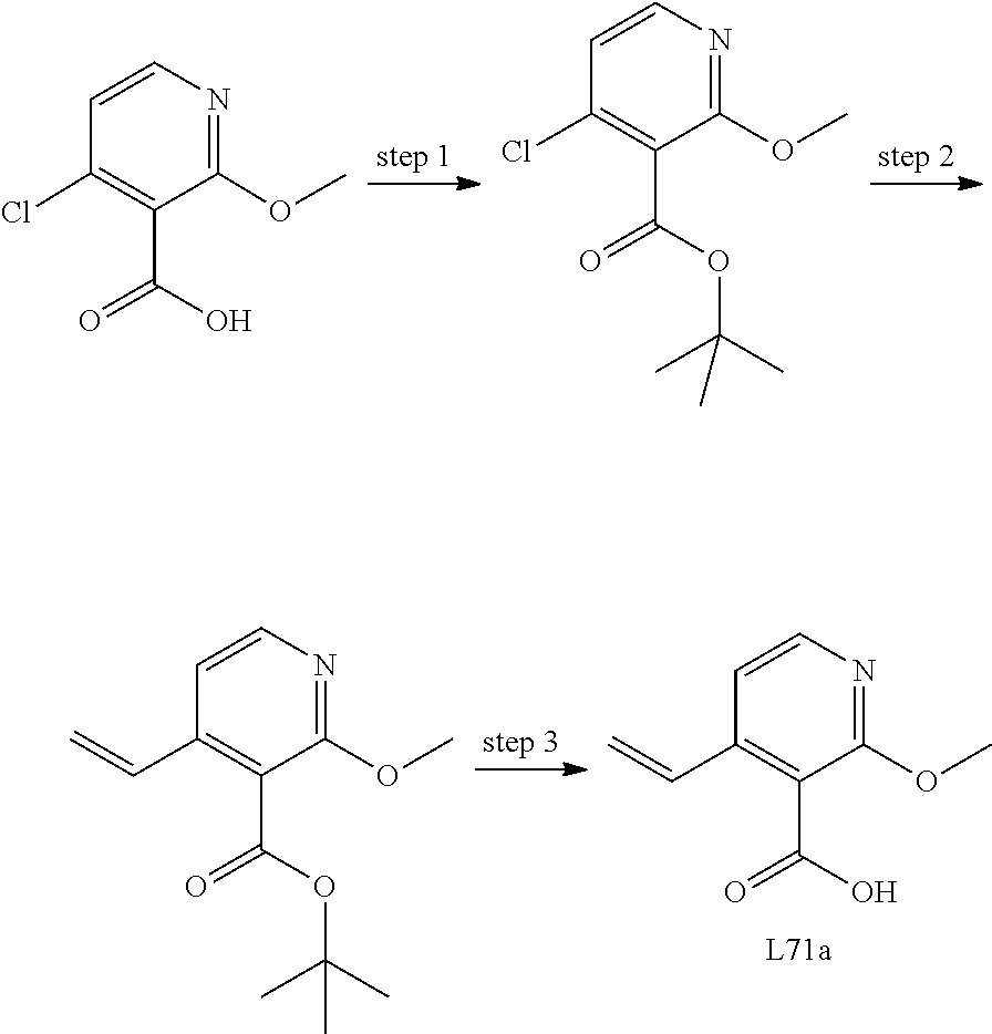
C1(C(O)=O)=C(Cl)C=CN=C1OC.C1(Cl)=C(C(OC(C)(C)C)=O)C(OC)=NC=C1.C1(C=C)=C(C(O)=O)C(OC)=NC=C1.C1(C=C)=C(C(OC(C)(C)C)=O)C(OC)=NC=C1
